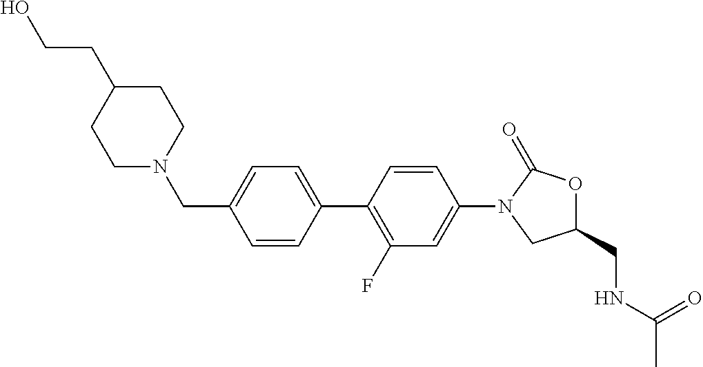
C1(CN2CCC(CCO)CC2)=CC=C(C2=C(F)C=C(N3C(=O)OC(CNC(C)=O)C3)C=C2)C=C1
